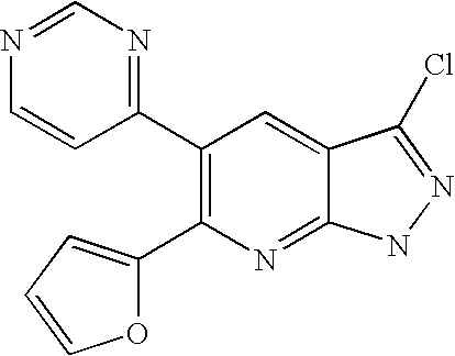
C1(C2=NC=NC=C2)=C(C2=CC=CO2)N=C2C(=C1)C(Cl)=NN2
